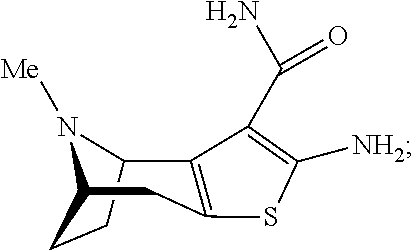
C12CCC(N1[Me])CC1=C2C(C(N)=O)=C([NH2])S1
